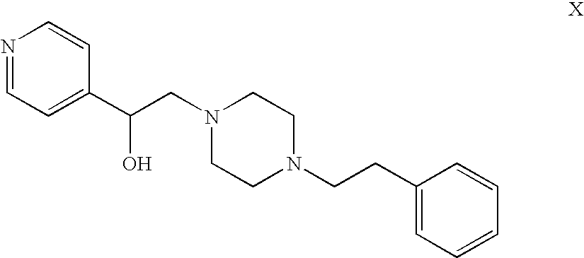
N1=CC=C(C(CN2CCN(CCC3=CC=CC=C3)CC2)O)C=C1
